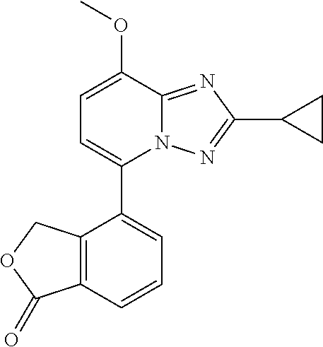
C12=C(C=CC=C1C1=CC=C(OC)C3=NC(C4CC4)=NN13)C(=O)OC2
